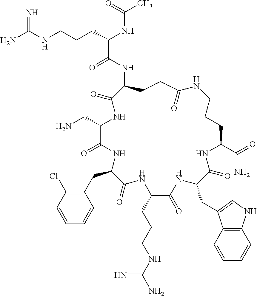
NC(NCCCC(NC(C)=O)C(=O)NC1CCC(=O)NCCCC(C(=O)N)NC(=O)C(CC2=CNC3=C2C=CC=C3)NC(=O)C(CCCNC(N)=N)NC(=O)C(CC2=C(Cl)C=CC=C2)NC(=O)C(CN)NC1=O)=N
